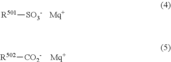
[R501][SO3-].[Mq+].[R502][CO2-].[Mq+]
